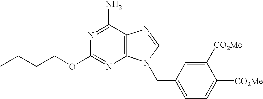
CCCCOC1=NC2=C(C(N)=N1)N=CN2CC1=CC=C([CO2Me])C([CO2Me])=C1
